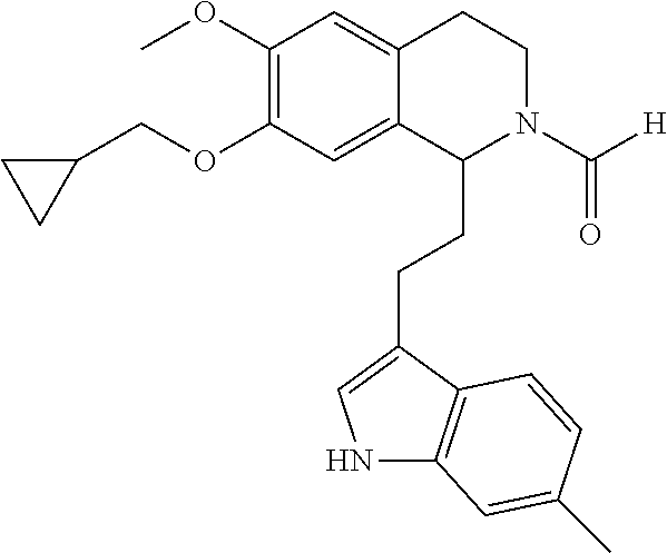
C1(COC2=C(OC)C=C3C(=C2)C(CCC2=CNC4=C2C=CC(C)=C4)N(C([H])=O)CC3)CC1
